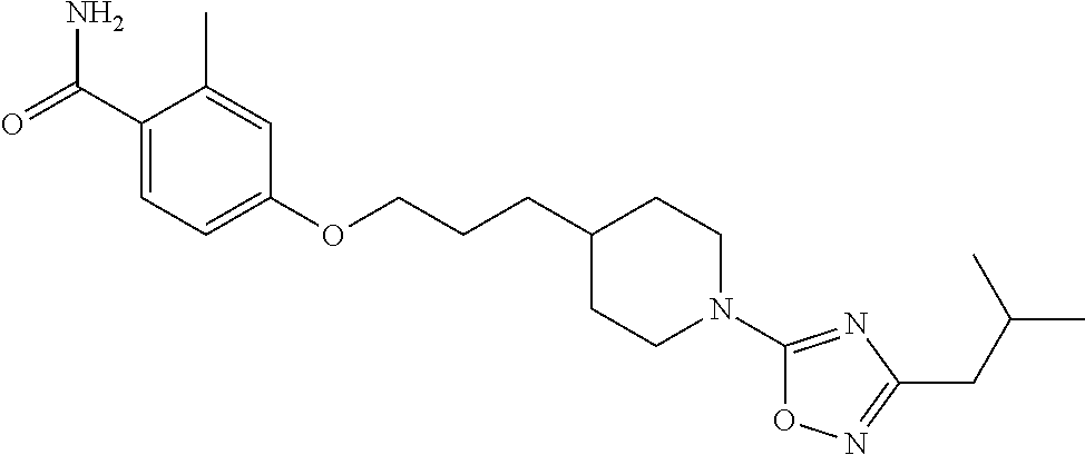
NC(C1=CC=C(OCCCC2CCN(C3=NC(CC(C)C)=NO3)CC2)C=C1C)=O
